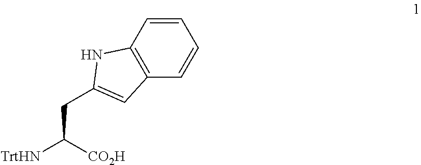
C1=CC2=C(C=C1)C=C(CC([TrtHN])[CO2H])N2
